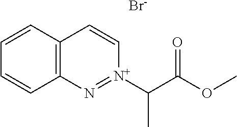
C12=C(C=CC=C1)C=C[N+](C(C(OC)=O)C)=N2.[Br-]
